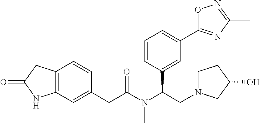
C12=C(C=C(CC(N(C(CN3CCC(O)C3)C3=CC(C4=NC(C)=NO4)=CC=C3)C)=O)C=C1)NC(=O)C2
